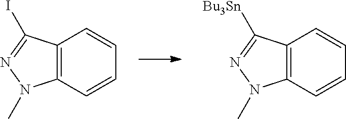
C12=C(C=CC=C1)N(C)N=C2[Bu3Sn].C12=C(C=CC=C1)N(C)N=C2I
